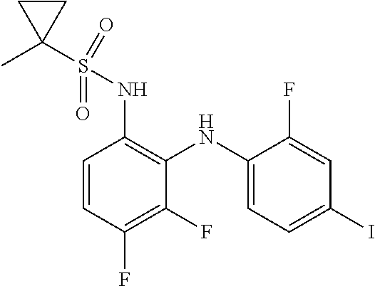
C1=CC(F)=C(F)C(NC2=CC=C(I)C=C2F)=C1NS(C1(C)CC1)(=O)=O
